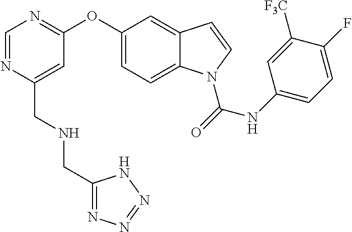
C1=C(OC2=NC=NC(CNCC3=NN=NN3)=C2)C=C2C(=C1)N(C(NC1=CC=C(F)C([F3C])=C1)=O)C=C2
